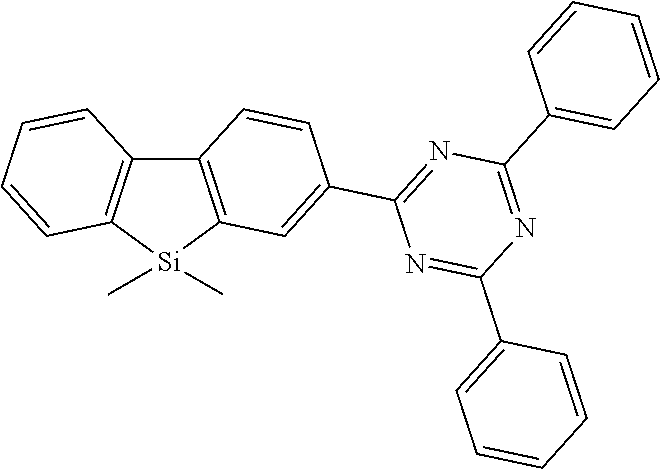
C12=C([Si](C)(C)C3=C1C=CC=C3)C=C(C1=NC(C3=CC=CC=C3)=NC(C3=CC=CC=C3)=N1)C=C2
